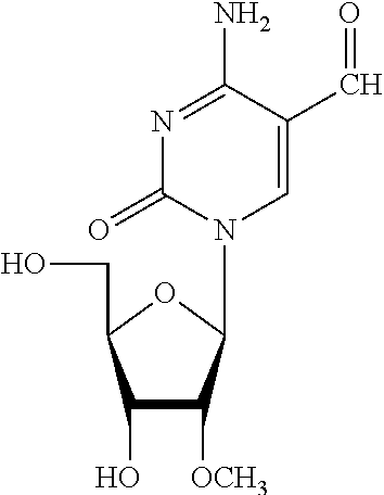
C1(O)C([OCH3])C(N2C(=O)N=C(N)C(C=O)=C2)OC1CO
